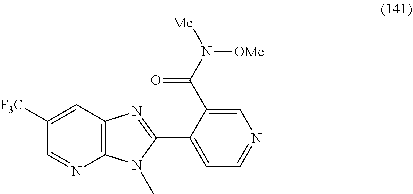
C1([F3C])=CC2=C(N=C1)N(C)C(C1=CC=NC=C1C(N([OMe])[Me])=O)=N2
